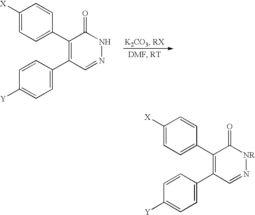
C1([X])=CC=C(C2=C(C3=CC=C([Y])C=C3)C=NNC2=O)C=C1.C1([X])=CC=C(C2=C(C3=CC=C([Y])C=C3)C=N[NR]C2=O)C=C1
